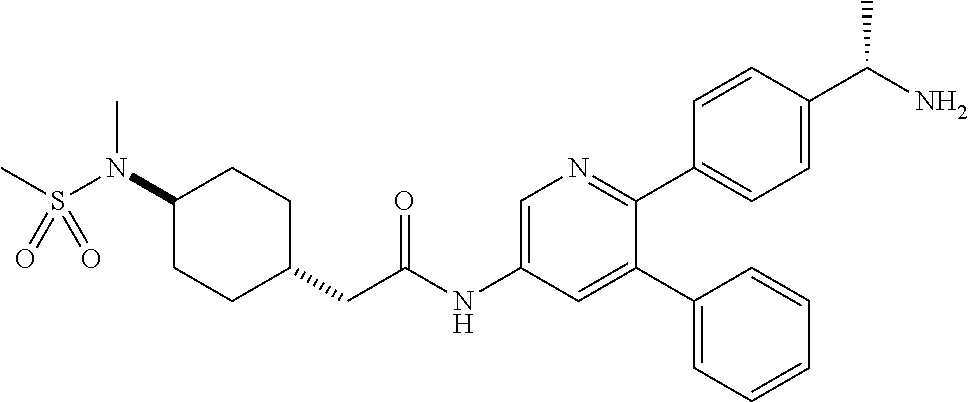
N(C1CCC(CC(NC2=CN=C(C3=CC=C(C(N)C)C=C3)C(C3=CC=CC=C3)=C2)=O)CC1)(S(C)(=O)=O)C
